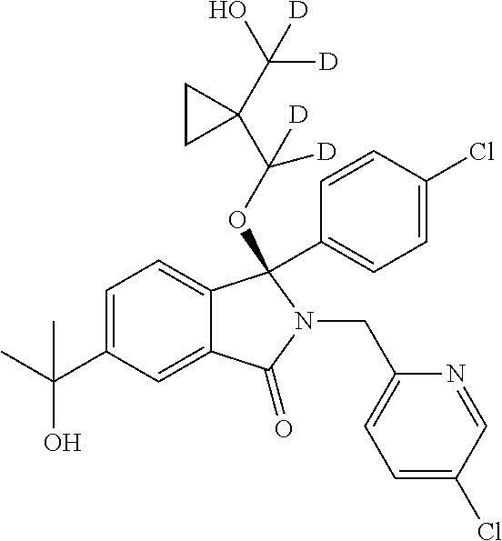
C1=C(C(C)(O)C)C=C2C(=C1)C(OC(C1(C(O)([D])[D])CC1)([D])[D])(C1=CC=C(Cl)C=C1)N(CC1=CC=C(Cl)C=N1)C2=O
